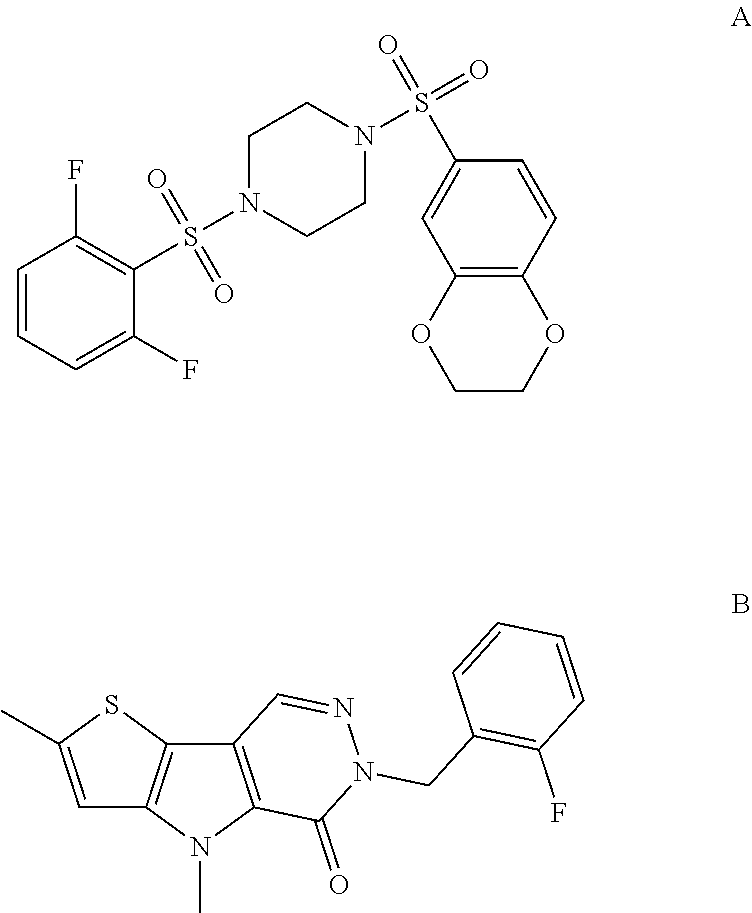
C1=CC=C(F)C(S(N2CCN(S(=O)(=O)C3=CC4=C(C=C3)OCCO4)CC2)(=O)=O)=C1F.C12=C(N(C)C3=C1SC(C)=C3)C(=O)N(CC1=C(F)C=CC=C1)N=C2
